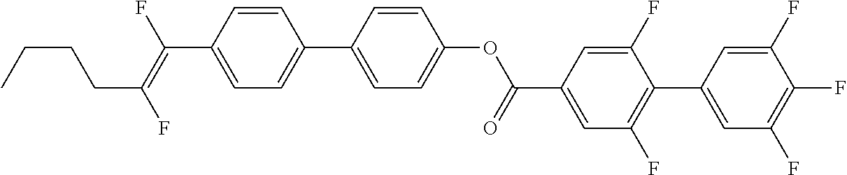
C1=CC(C(=C(F)CCCC)F)=CC=C1C1=CC=C(OC(C2=CC(F)=C(C3=CC(F)=C(F)C(F)=C3)C(F)=C2)=O)C=C1
